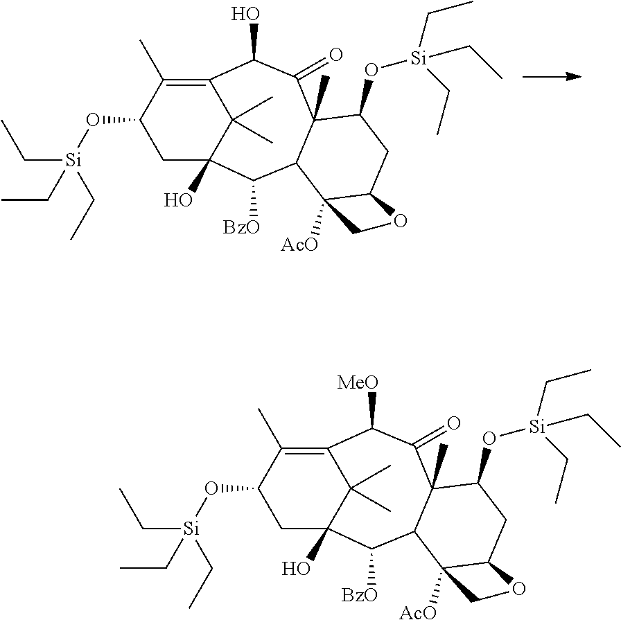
C1C2(O)C(C)(C)C(=C(C)C1O[Si](CC)(CC)CC)C(O)C(=O)C1(C)C(C2[BzO])C2([AcO])C(CC1O[Si](CC)(CC)CC)OC2.C1C2(O)C(C)(C)C(=C(C)C1O[Si](CC)(CC)CC)C([MeO])C(=O)C1(C)C(C2[BzO])C2([AcO])C(CC1O[Si](CC)(CC)CC)OC2
